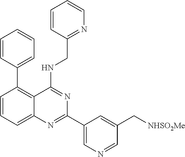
C1=CC=C2C(=C1C1=CC=CC=C1)C(NCC1=NC=CC=C1)=NC(C1=CN=CC(C[NHSO2Me])=C1)=N2
